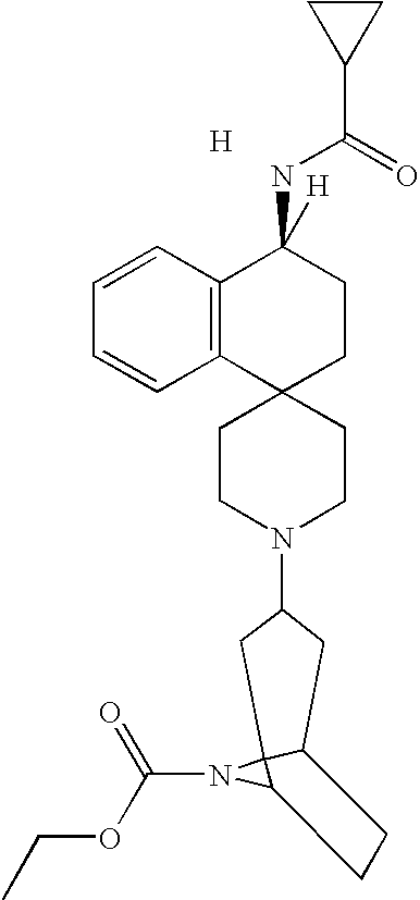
[H].C1=CC2=C(C=C1)C1(CCC2(NC(C2CC2)=O)[H])CCN(C2CC3C4(N(C(OCC)=O)C4CC3)C2)CC1
